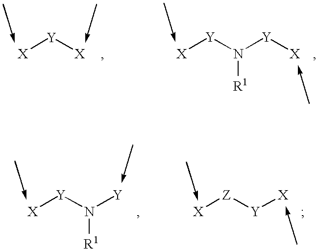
[X][Y][X].[X][Y]N([Y][X])[R1].[X][Y]N([Y])[R1].[X][Y][Z][X]
